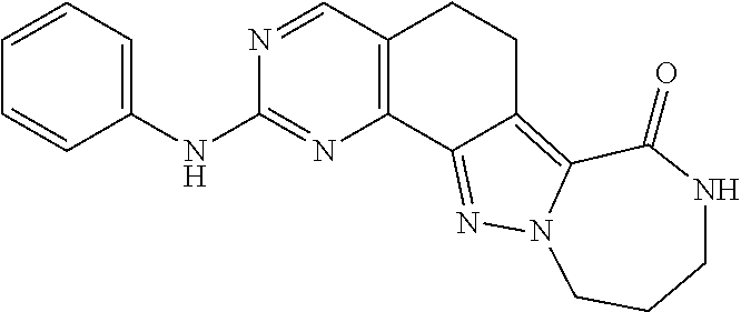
C1(NC2=NC3=C(C=N2)CCC2=C4N(N=C32)CCCNC4=O)=CC=CC=C1
